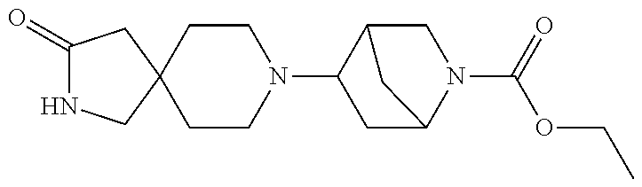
C1(=O)NCC2(C1)CCN(C1CC3N(C(=O)OCC)CC1C3)CC2
